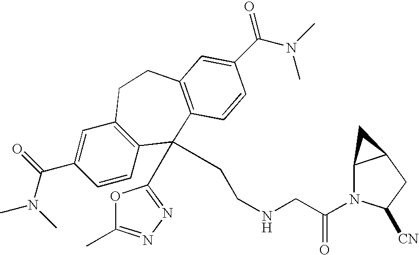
CN(C(C1=CC2=C(C=C1)C(C1=NN=C(C)O1)(CCNCC(N1C3C(CC1[CN])C3)=O)C1=C(CC2)C=C(C(N(C)C)=O)C=C1)=O)C
